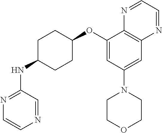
C1(OC2CCC(NC3=NC=CN=C3)CC2)=CC(N2CCOCC2)=CC2=C1N=CC=N2
